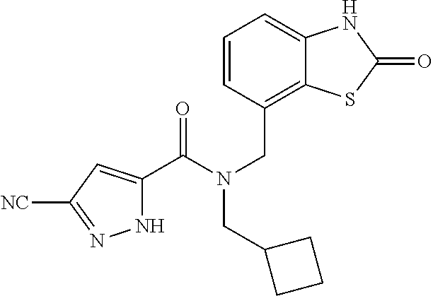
N1C(C(N(CC2=C3C(=CC=C2)NC(=O)S3)CC2CCC2)=O)=CC([NC])=N1
